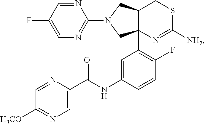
C1=NC(C(NC2=CC(C34C(CSC([NH2])=N3)CN(C3=NC=C(F)C=N3)C4)=C(F)C=C2)=O)=CN=C1[H3CO]
